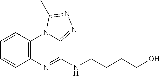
C12=C(N3C(=NN=C3C)C(NCCCCO)=N1)C=CC=C2
